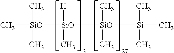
C[SiO]([SiO]([H])(C)[SiO]([Si](C)(C)C)(C)C)(C)C
